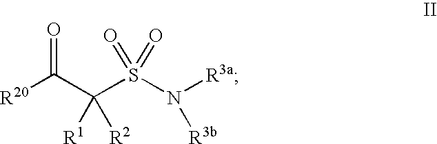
[R20]C(C(S(N([R3a])[R3b])(=O)=O)([R1])[R2])=O
